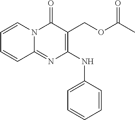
C1=CC=CC(NC2=C(COC(C)=O)C(=O)N3C(=N2)C=CC=C3)=C1
